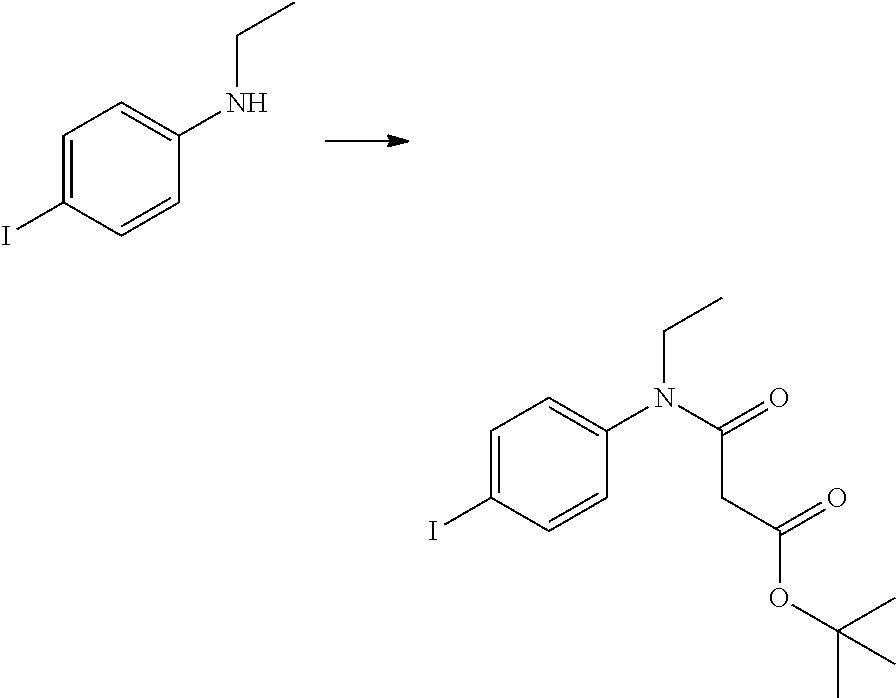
C1=C(I)C=CC(NCC)=C1.C1=C(I)C=CC(N(CC)C(=O)CC(OC(C)(C)C)=O)=C1
